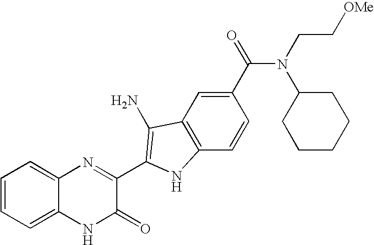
C1=C2C(=CC=C1)N=C(C1=C(N)C3=C(C=CC(C(=O)N(C4CCCCC4)CC[OMe])=C3)N1)C(=O)N2
